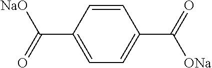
C1=C(C(=O)[NaO])C=CC(C(=O)[ONa])=C1
